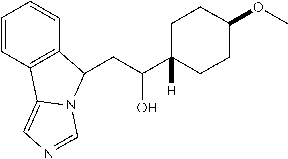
C1=CC2=C(C=C1)C(CC(C1([H])CCC(OC)CC1)O)N1C2=CN=C1
